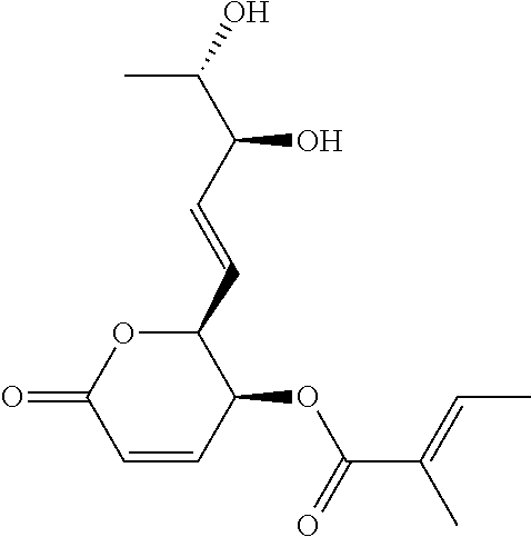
C1=CC(OC(C(=CC)C)=O)C(C=CC(C(O)C)O)OC1=O
